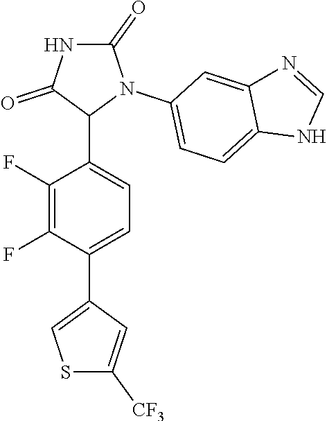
C1(F)=C(F)C(C2=CSC([CF3])=C2)=CC=C1C1N(C2=CC=C3C(=C2)N=CN3)C(=O)NC1=O
